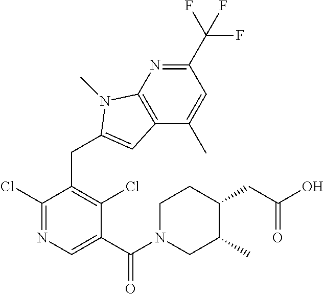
C1(C(F)(F)F)=NC2=C(C(C)=C1)C=C(CC1=C(Cl)C(C(N3CC(C)C(CC(O)=O)CC3)=O)=CN=C1Cl)N2C
